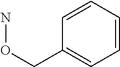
NOCC1=CC=CC=C1
